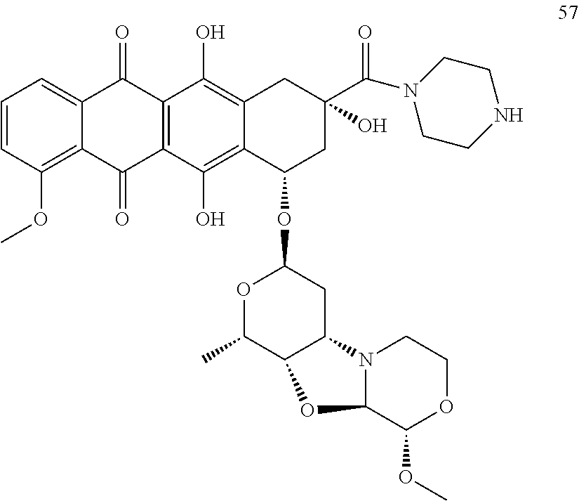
C1=C2C(=C(OC)C=C1)C(=O)C1=C(C2=O)C(O)=C2C(=C1O)C(OC1OC(C)C3C(C1)N1C(C(OC)OCC1)O3)CC(C(=O)N1CCNCC1)(O)C2
